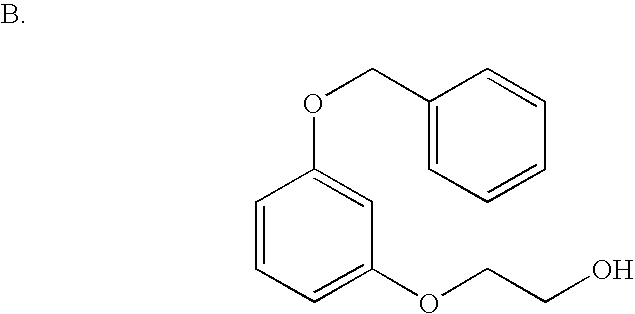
C1=CC=C(OCCO)C=C1OCC1=CC=CC=C1
